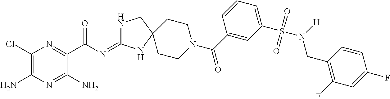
C1(Cl)=C(N)N=C(N)C(C(=O)N=C2NCC3(N2)CCN(C(=O)C2=CC(S(N(CC4=C(F)C=C(F)C=C4)[H])(=O)=O)=CC=C2)CC3)=N1
